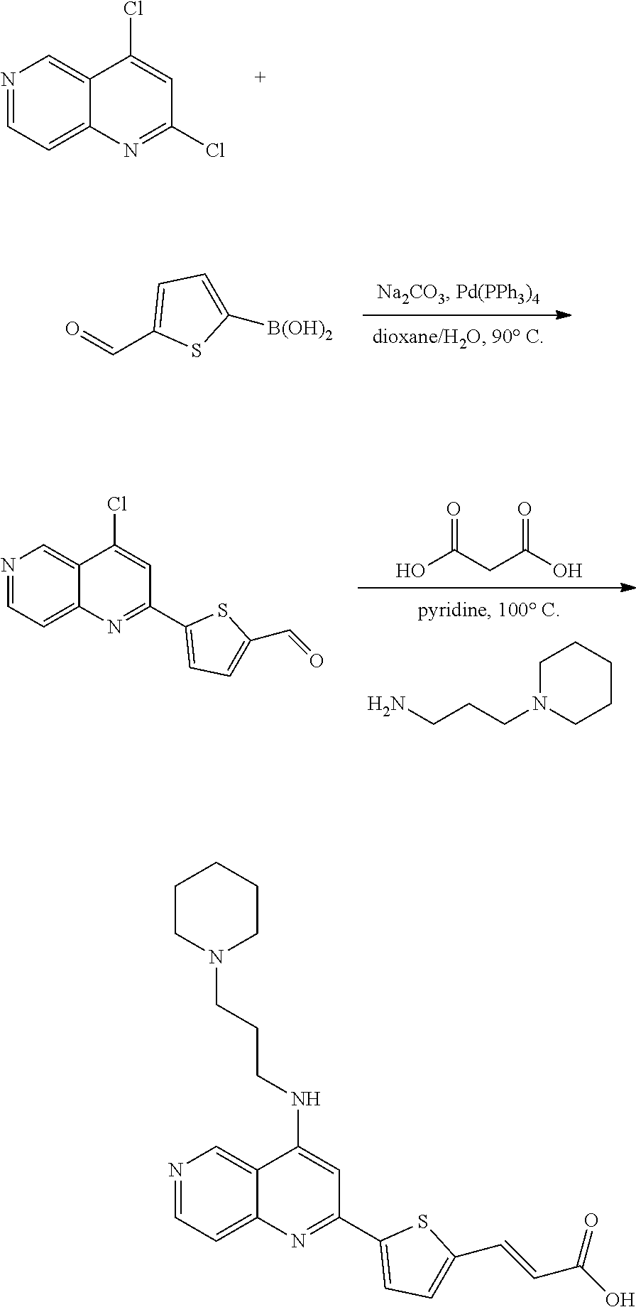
NCCCN1CCCCC1.OC(=O)CC(O)=O.N1=CC=C2C(=C1)C(Cl)=CC(C1=CC=C(C=O)S1)=N2.O=CC1=CC=C([B(OH)2])S1.N1=CC=C2C(=C1)C(Cl)=CC(Cl)=N2.N1=CC=C2C(=C1)C(NCCCN1CCCCC1)=CC(C1=CC=C(C=CC(=O)O)S1)=N2
